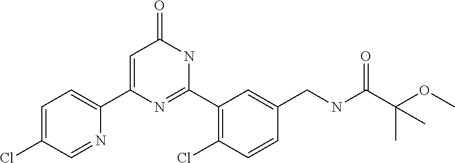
C1(C2=CC(=O)NC(C3=C(Cl)C=CC(CNC(C(C)(OC)C)=O)=C3)=N2)=CC=C(Cl)C=N1
